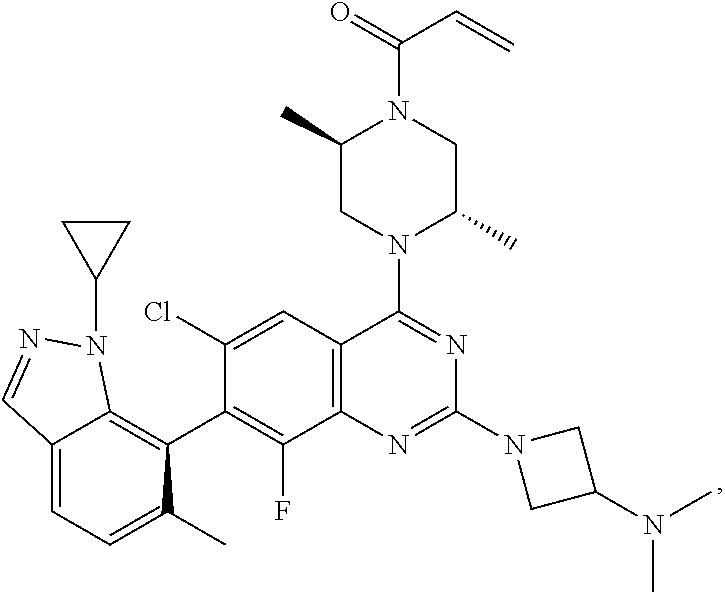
CN(C)C1CN(C2=NC3=C(C=C(Cl)C(C4=C5N(C6CC6)N=CC5=CC=C4C)=C3F)C(N3CC(C)N(C(C=C)=O)CC3C)=N2)C1
